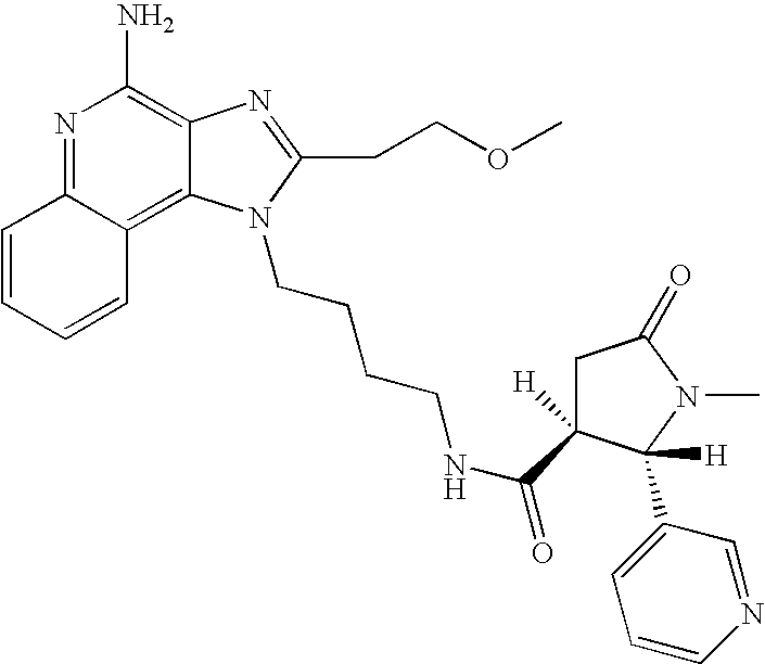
N1=C2C(=C3C(=C1N)N=C(CCOC)N3CCCCNC(=O)C1([H])CC(=O)N(C)C1([H])C1=CC=CN=C1)C=CC=C2
